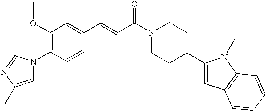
C1(OC)=C(N2C=C(C)N=C2)C=CC(C=CC(N2CCC(C3=CC4=C(N3C)C=CC=C4)CC2)=O)=C1
